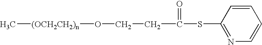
C1(SC(=O)CCO[(OCH2CH2)n]C)=NC=CC=C1
